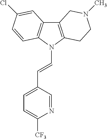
C12=C(N(C=CC3=CC=C([CF3])N=C3)C3=C1C=C(Cl)C=C3)CCN(C)C2
